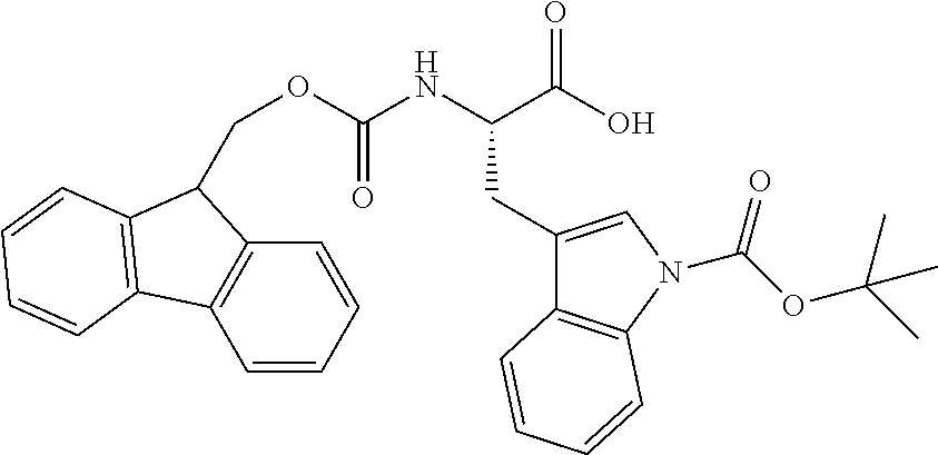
C1=CC=CC2=C1C1=C(C2COC(NC(C(O)=O)CC2=CN(C(OC(C)(C)C)=O)C3=C2C=CC=C3)=O)C=CC=C1
